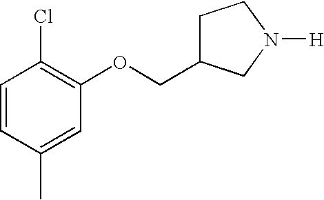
C1=CC(C)=CC(OCC2CCN([H])C2)=C1Cl
